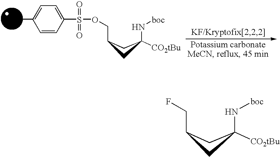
C1=CC(S(=O)(=O)OCC2CC(N[boc])([CO2tBu])C2)=CC=C1C.FCC1CC(N[boc])([CO2tBu])C1
